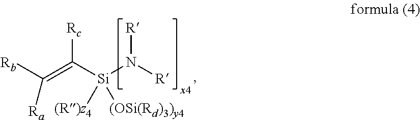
[R]N([Si](C([Rc])=C([Rb])[Ra])([(OSi(Rd)3)y4])[(R)z4])[R]
